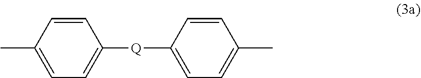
CC1=CC=C([Q]C2=CC=C(C)C=C2)C=C1
